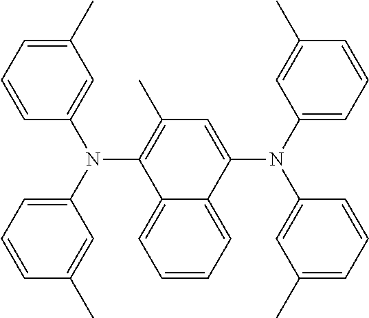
C12=CC=CC=C1C(N(C1=CC=CC(C)=C1)C1=CC(C)=CC=C1)=CC(C)=C2N(C1=CC=CC(C)=C1)C1=CC(C)=CC=C1
